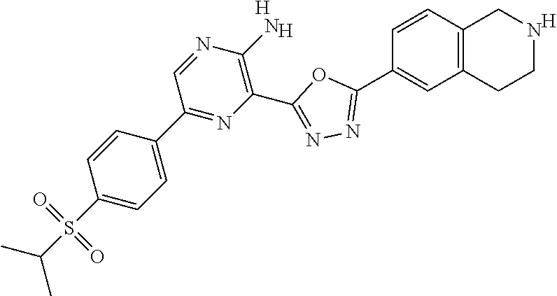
C1=CC2=C(C=C1C1=NN=C(C3=C(N)N=CC(C4=CC=C(S(C(C)C)(=O)=O)C=C4)=N3)O1)CCNC2.[H].[H].[H]
